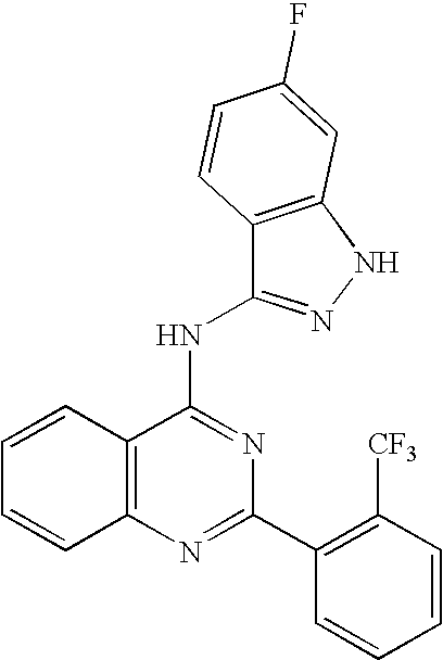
C12=C(N=C(C3=C([CF3])C=CC=C3)N=C1NC1=NNC3=C1C=CC(F)=C3)C=CC=C2
